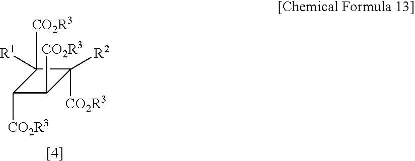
C1([CO2R3])([R1])C([CO2R3])C([CO2R3])C1([CO2R3])[R2]
